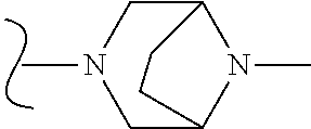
C1C2N(C)C(CN1C)CC2
